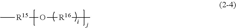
C[R15]O[R16]C
